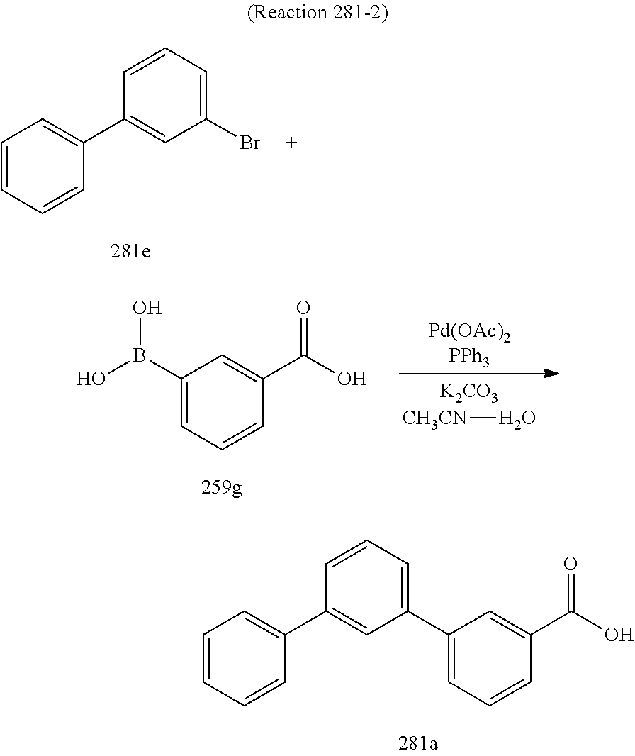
C1=CC=CC(C2=CC(Br)=CC=C2)=C1.C1=C(C2=CC=CC(C3=CC=CC=C3)=C2)C=C(C(O)=O)C=C1.C1(B(O)O)=CC=CC(C(O)=O)=C1.[K2CO3].[CH3CN]O
